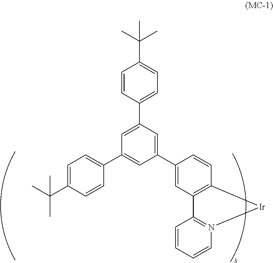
C1=C(C(C)(C)C)C=CC(C2=CC(C3=CC4=C(C=C3)[Ir]N3=C4C=CC=C3)=CC(C3=CC=C(C(C)(C)C)C=C3)=C2)=C1
